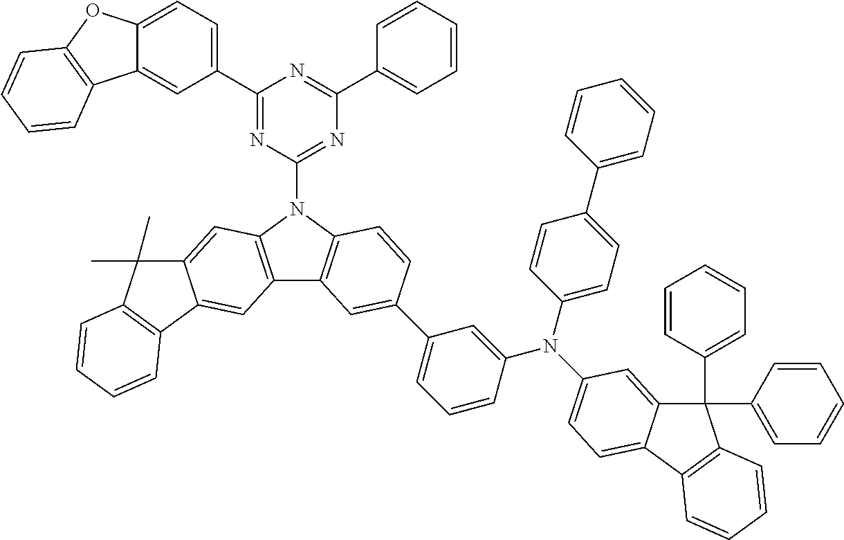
C1(C2=CC=C3C(=C2)C2=C(O3)C=CC=C2)=NC(N2C3=C(C4=C2C=C2C(=C4)C4=C(C2(C)C)C=CC=C4)C=C(C2=CC=CC(N(C4=CC=C(C5=CC=CC=C5)C=C4)C4=CC=C5C(=C4)C(C4=CC=CC=C4)(C4=CC=CC=C4)C4=C5C=CC=C4)=C2)C=C3)=NC(C2=CC=CC=C2)=N1
